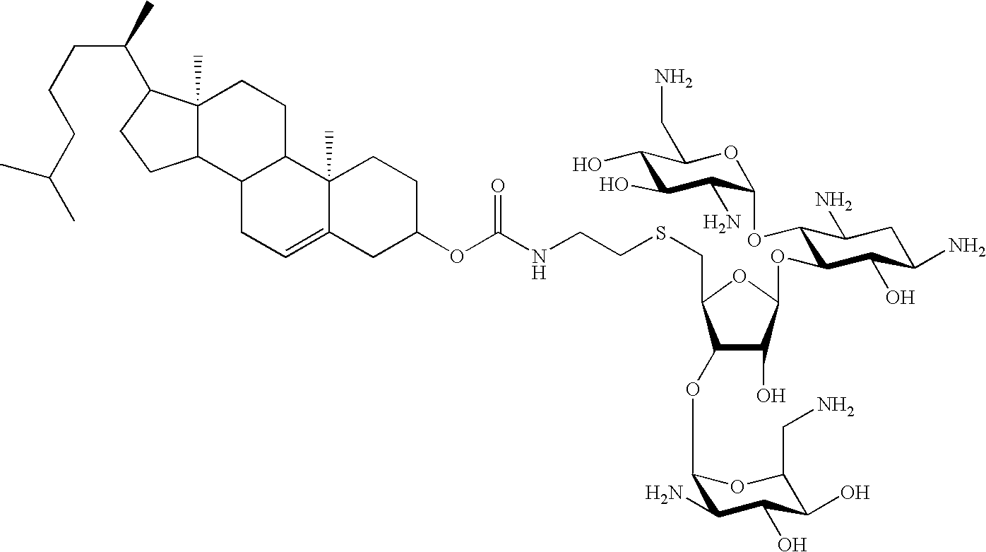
C1(OC2C(N)C(O)C(O)C(CN)O2)C(O)C(OC2C(OC3C(N)C(O)C(O)C(CN)O3)C(N)CC(N)C2O)OC1CSCCNC(OC1CC2=CCC3C(C2(C)CC1)CCC1(C)C3CCC1C(CCCC(C)C)C)=O
